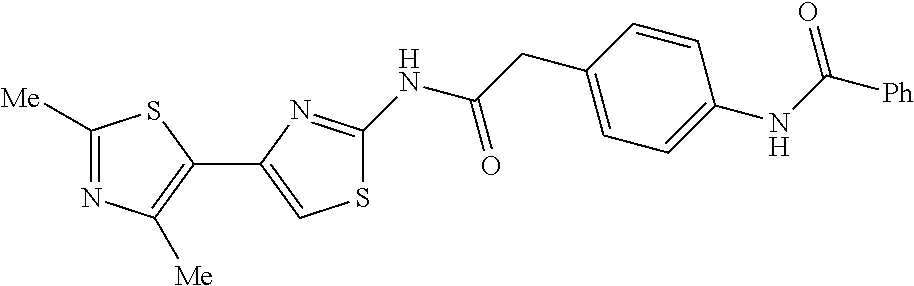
C1([Me])=NC([Me])=C(C2=CSC(NC(CC3=CC=C(NC([Ph])=O)C=C3)=O)=N2)S1
